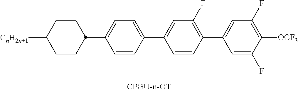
C1=C(C2=CC(F)=C(C3=CC(F)=C([OCF3])C(F)=C3)C=C2)C=CC(C2CCC([CnH2n+1])CC2)=C1
